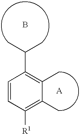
C1=CC([R1])=C(C)C(C)=C1C(C)C.B
